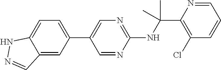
N(C(C1=C(Cl)C=CC=N1)(C)C)C1=NC=C(C2=CC=C3C(=C2)C=NN3)C=N1
